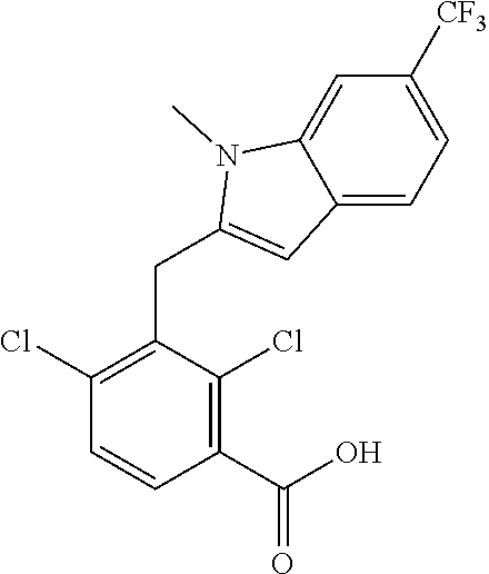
C1(Cl)=C(CC2=CC3=CC=C([CF3])C=C3N2C)C(Cl)=C(C(O)=O)C=C1
